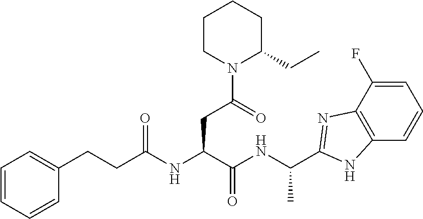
C1=C(F)C2=C(C=C1)NC(C(NC(C(NC(CCC1=CC=CC=C1)=O)CC(N1C(CC)CCCC1)=O)=O)C)=N2
